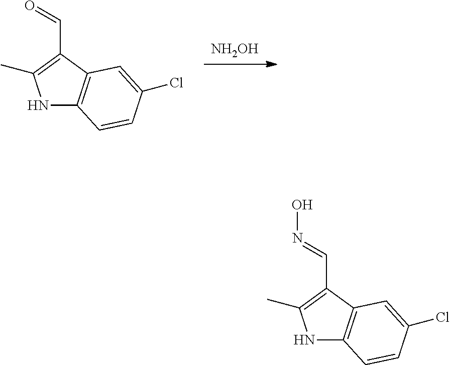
[NH2OH].N1C2=C(C(C=O)=C1C)C=C(Cl)C=C2.N1C2=C(C(C=NO)=C1C)C=C(Cl)C=C2
